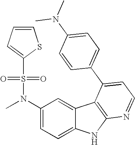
C1(N(C)S(=O)(=O)C2=CC=CS2)=CC=C2C(=C1)C1=C(N2)N=CC=C1C1=CC=C(N(C)C)C=C1
